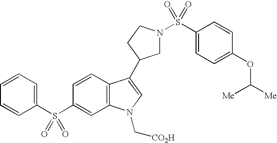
C1N(S(C2=CC=C(OC([Me])[Me])C=C2)(=O)=O)CCC1C1=CN(C[CO2H])C2=C1C=CC(S(C1=CC=CC=C1)(=O)=O)=C2
